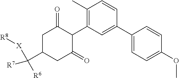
C1(C2=CC=C(OC)C=C2)=CC(C2C(=O)CC(C([R7])([R6])[X][R8])CC2=O)=C(C)C=C1
